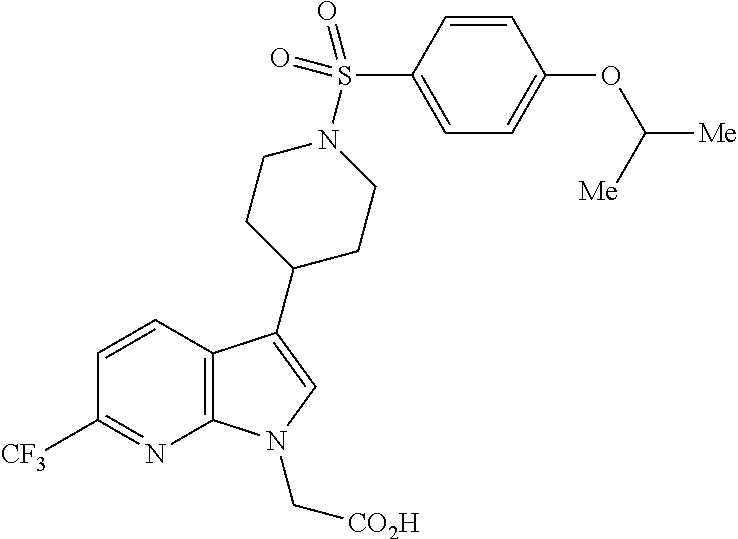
C12=C(C(C3CCN(S(C4=CC=C(OC([Me])[Me])C=C4)(=O)=O)CC3)=CN1C[CO2H])C=CC([CF3])=N2
